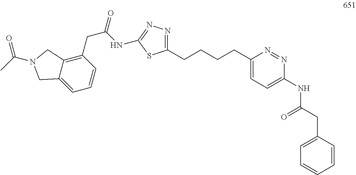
C1(CCCCC2=NN=C(NC(CC3=C4C(=CC=C3)CN(C(C)=O)C4)=O)S2)=CC=C(NC(CC2=CC=CC=C2)=O)N=N1
